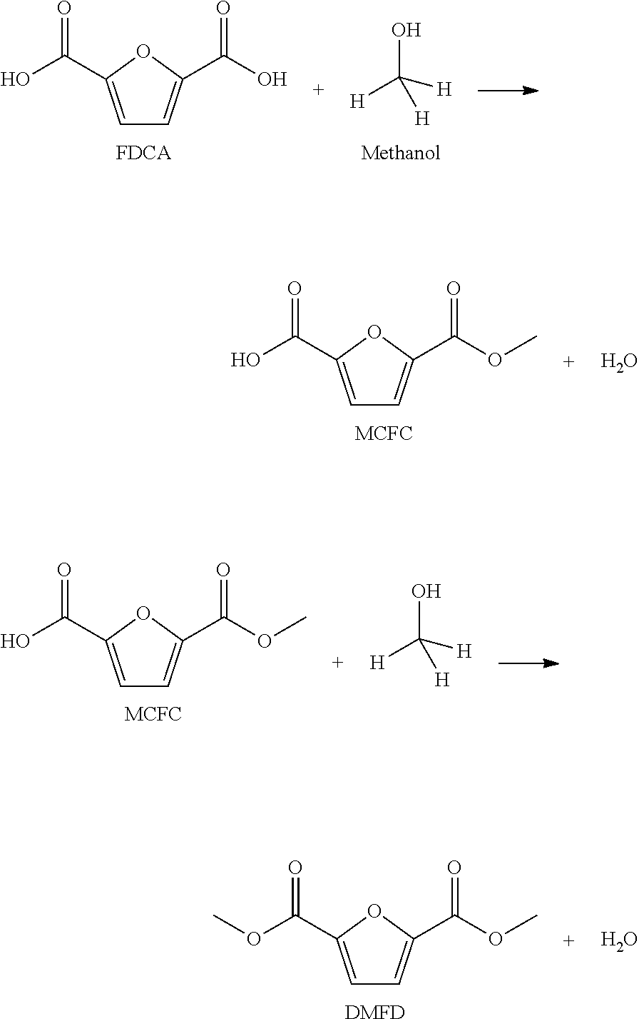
C1=C(C(O)=O)OC(C(O)=O)=C1.OC([H])([H])[H].C1=C(C(O)=O)OC(C(OC)=O)=C1.O.OC([H])([H])[H].C1=C(C(O)=O)OC(C(OC)=O)=C1.C1=C(C(OC)=O)OC(C(OC)=O)=C1.[DMFD].O
